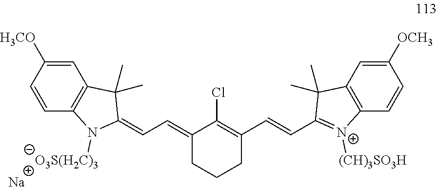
C1(=CC=C2N([O3S(H2C)3])C3=C(C=C([H3CO])C=C3)C2(C)C)CCCC(C=CC2=[N+]([(CH)3SO3H])C3=C(C=C([OCH3])C=C3)C2(C)C)=C1Cl.[Na]
